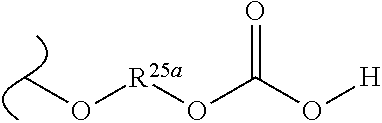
CO[R25a]OC(=O)O[H]
